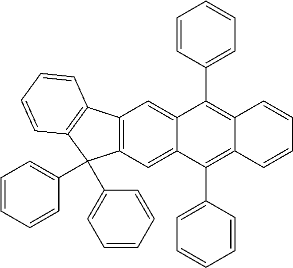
C12=C(C=C3C(=C1)C(C1=CC=CC=C1)=C1C(=C3C3=CC=CC=C3)C=CC=C1)C(C1=CC=CC=C1)(C1=CC=CC=C1)C1=C2C=CC=C1
